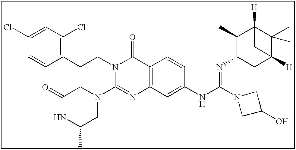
C1(Cl)=CC(Cl)=C(CCN2C(N3CC(=O)NC(C)C3)=NC3=C(C2=O)C=CC(NC(=NC2CC4([H])C(C)(C)C([H])(C2C)C4)N2CC(O)C2)=C3)C=C1
